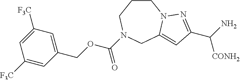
C1([F3C])=CC(COC(N2CCCN3C(=CC(C(N)[CONH2])=N3)C2)=O)=CC([F3C])=C1
